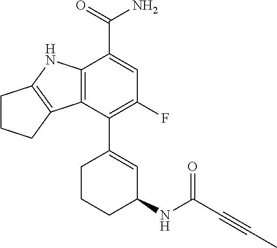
C12=C(C(C3=CC(NC(C#CC)=O)CCC3)=C(F)C=C1C(=O)N)C1=C(N2)CCC1
